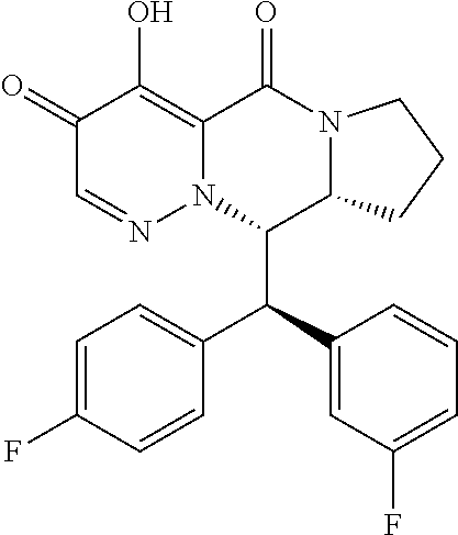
C1(=O)C=NN2C(=C1O)C(=O)N1C(C2C(C2=CC(F)=CC=C2)C2=CC=C(F)C=C2)CCC1
